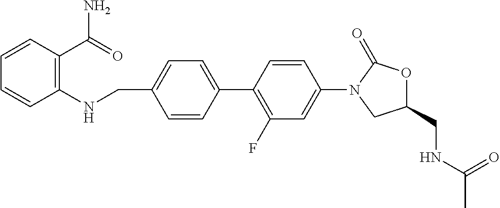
C1=CC(CNC2=C(C(=O)N)C=CC=C2)=CC=C1C1=C(F)C=C(N2CC(CNC(C)=O)OC2=O)C=C1
